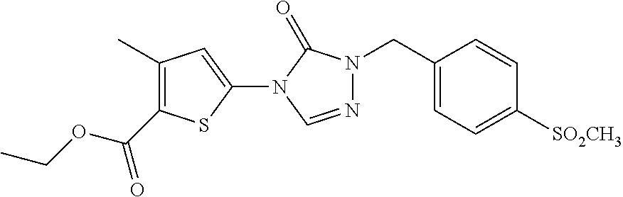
C1(C)=C(C(OCC)=O)SC(N2C=NN(CC3=CC=C([SO2CH3])C=C3)C2=O)=C1
